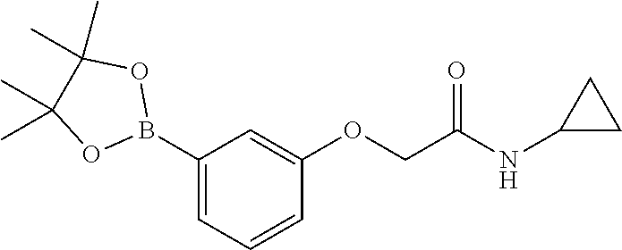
C1(B2OC(C)(C)C(C)(C)O2)=CC=CC(OCC(NC2CC2)=O)=C1
